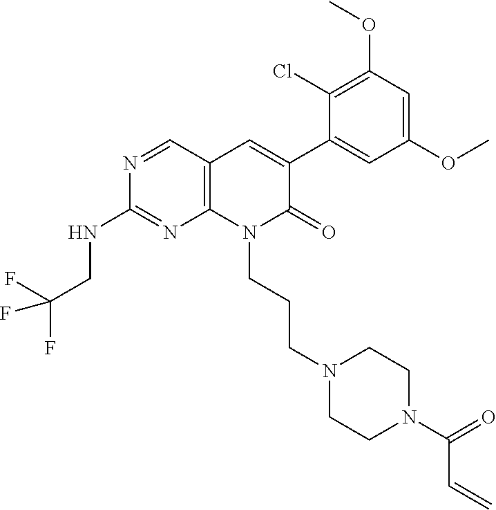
C1(NCC(F)(F)F)=NC2=C(C=C(C3=CC(OC)=CC(OC)=C3Cl)C(=O)N2CCCN2CCN(C(C=C)=O)CC2)C=N1
